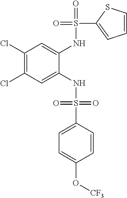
C1(Cl)=C(Cl)C=C(NS(=O)(=O)C2=CC=C(O[CF3])C=C2)C(NS(=O)(C2=CC=CS2)=O)=C1
